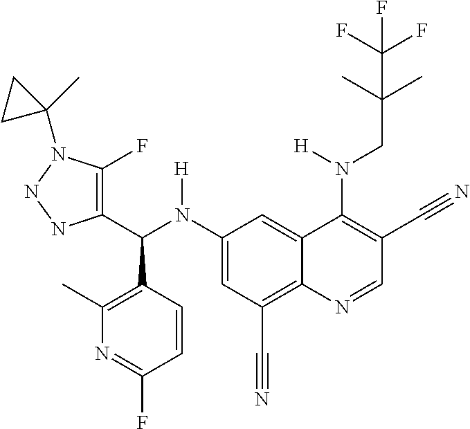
C1(N(C(C2=C(F)N(C3(C)CC3)NN2)C2=C(C)N=C(F)C=C2)[H])=CC(C#N)=C2C(=C1)C(N(CC(C)(C)C(F)(F)F)[H])=C(C#N)C=N2
